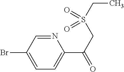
C1(C(=O)CS(CC)(=O)=O)=CC=C(Br)C=N1
